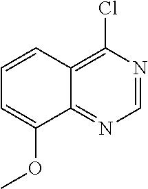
C12=C(Cl)N=CN=C1C(OC)=CC=C2
